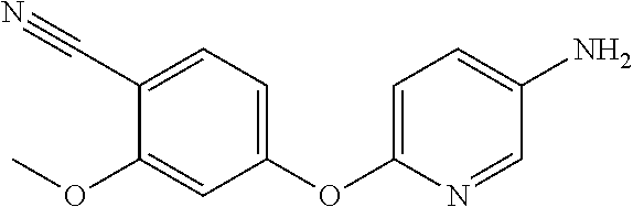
C1(OC)=CC(OC2=CC=C(N)C=N2)=CC=C1C#N
